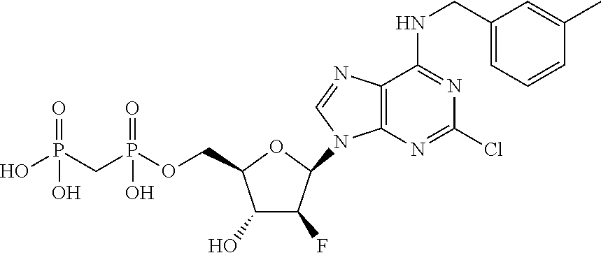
C1(O)C(F)C(N2C3=C(C(NCC4=CC=CC(C)=C4)=NC(Cl)=N3)N=C2)OC1COP(CP(O)(=O)O)(=O)O
